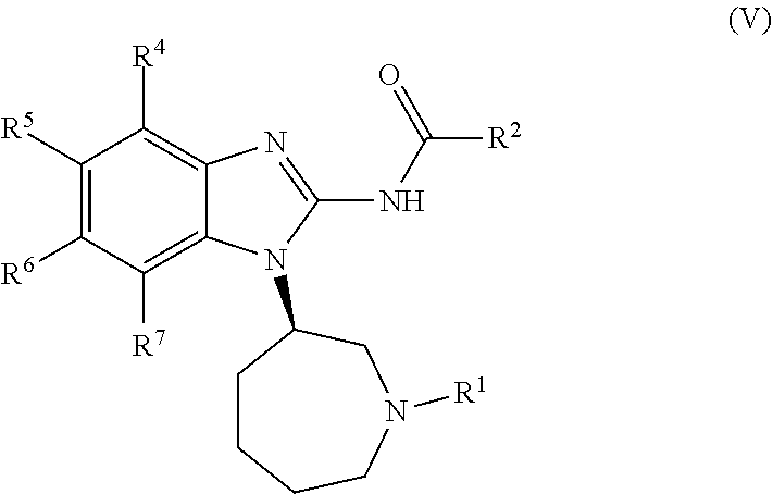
C1([R4])=C2C(=C([R7])C([R6])=C1[R5])N(C1CCCCN([R1])C1)C(NC([R2])=O)=N2
